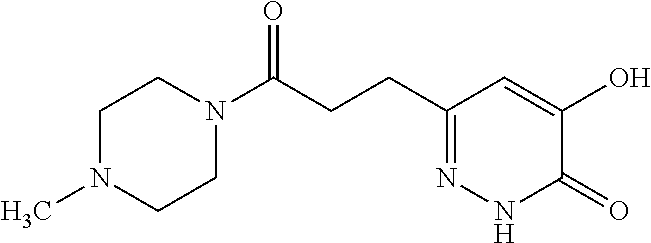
C(CCC1=NNC(=O)C(O)=C1)(=O)N1CCN(C)CC1
